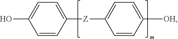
OC1=CC=C([Z]C2=CC=C([OH])C=C2)C=C1
